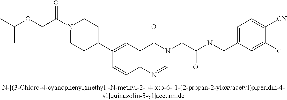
C(OCC(N1CCC(C2=CC3=C(C=C2)N=CN(CC(N(CC2=CC=C([CN])C(Cl)=C2)C)=O)C3=O)CC1)=O)(C)C
